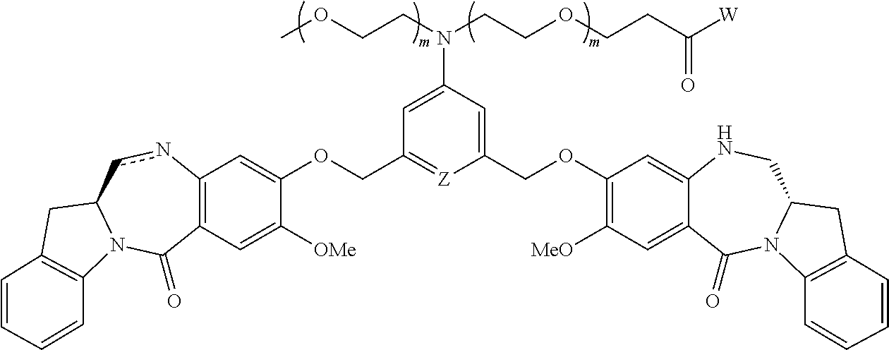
C12=C(C=C([OMe])C(OCC3=[Z]C(COC4=C([MeO])C=C5C(=C4)NCC4N(C5=O)C5=C(C4)C=CC=C5)=CC(N(CCOCCC([W])=O)CCOC)=C3)=C1)C(=O)N1C(cn2)CC2=C1C=CC=C2
